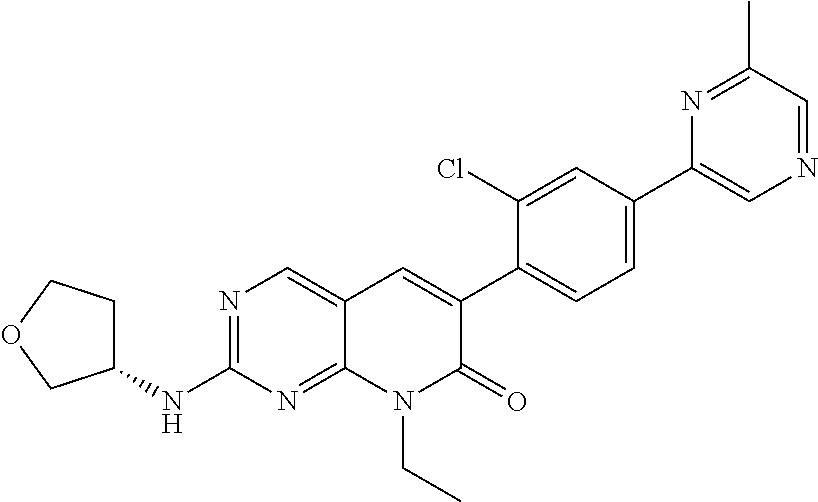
N1=C(C)C=NC=C1C1=CC=C(C2=CC3=CN=C(NC4CCOC4)N=C3N(CC)C2=O)C(Cl)=C1
